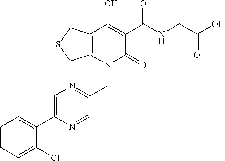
C(N1C(=O)C(C(NCC(O)=O)=O)=C(O)C2=C1CSC2)C1=NC=C(C2=CC=CC=C2Cl)N=C1
